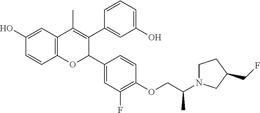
C12=C(C=C(O)C=C1)C(C)=C(C1=CC(O)=CC=C1)C(C1=CC(F)=C(OCC(N3CCC(CF)C3)C)C=C1)O2
